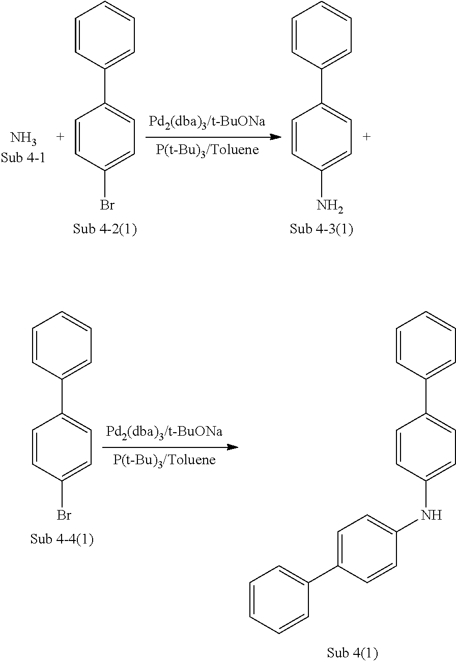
C1=CC(C2=CC=C(Br)C=C2)=CC=C1.C1=CC(C2=CC=C(N)C=C2)=CC=C1.C1=CC(C2=CC=C(Br)C=C2)=CC=C1.C1=CC(C2=CC=C(NC3=CC=C(C4=CC=CC=C4)C=C3)C=C2)=CC=C1
